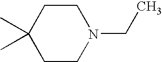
C1C(C)(C)CCN(CC)C1
